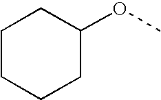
C1CCCC(OC)C1
